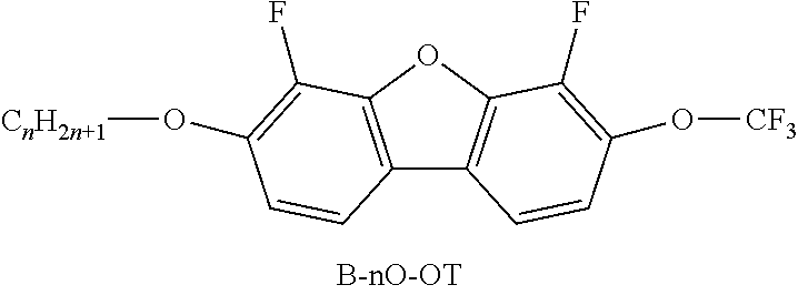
C12=C(OC3=C1C=CC(O[CF3])=C3F)C(F)=C(O[CnH2n+1])C=C2
